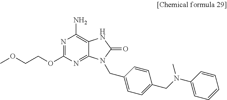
COCCOC1=NC(N)=C2C(=N1)N(CC1=CC=C(CN(C)C3=CC=CC=C3)C=C1)C(=O)N2
